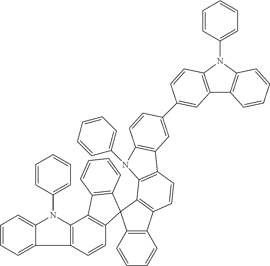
C1=CC=C2C(=C1)N(C1=CC=CC=C1)C1=C2C=CC2=C1C1=C(C=CC=C1)C21C2=C(C3=C1C1=C(C=C3)C3=C(C=CC(C4=CC5=C(N(C6=CC=CC=C6)C6=C5C=CC=C6)C=C4)=C3)N1C1=CC=CC=C1)C=CC=C2
